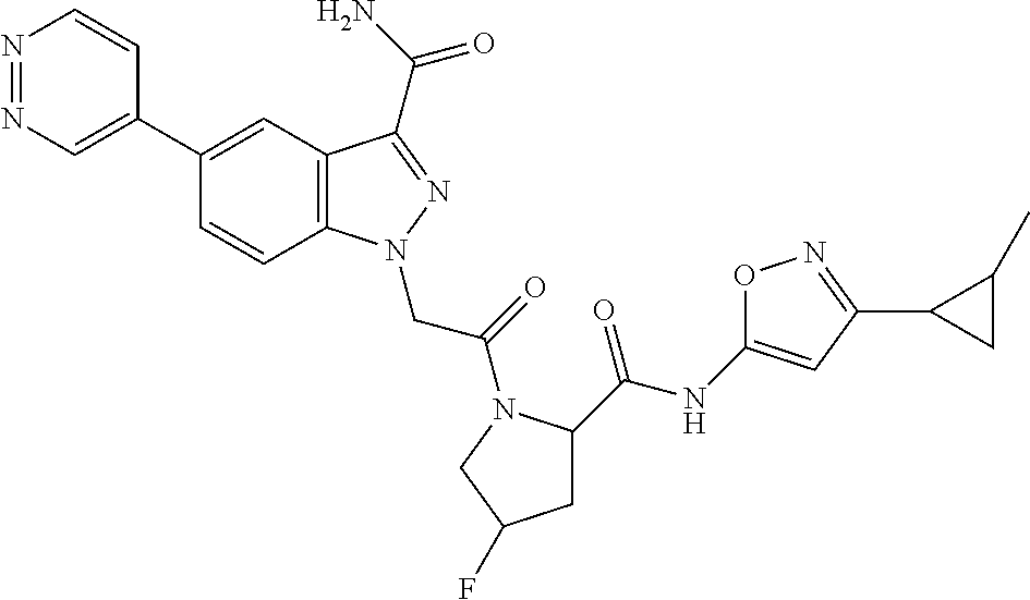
N1=NC=C(C2=CC3=C(C=C2)N(CC(=O)N2C(C(NC4=CC(C5CC5C)=NO4)=O)CC(F)C2)N=C3C(N)=O)C=C1
